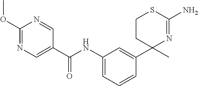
C1=NC(OC)=NC=C1C(NC1=CC=CC(C2(C)N=C(N)SCC2)=C1)=O
